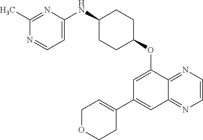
N1=CC=C(NC2CCC(OC3=CC(C4=CCOCC4)=CC4=NC=CN=C34)CC2)N=C1C
